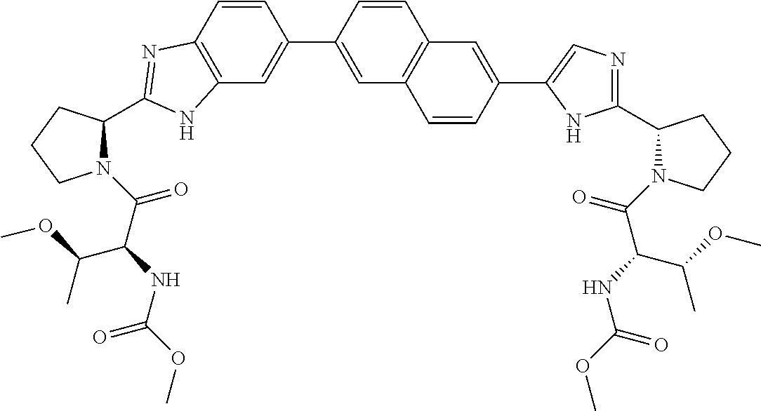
C12=C(C=C(C3=CC4=C(C=C3)C=C(C3=CN=C(C5N(C(=O)C(NC(OC)=O)C(C)OC)CCC5)N3)C=C4)C=C1)NC(C1N(C(=O)C(NC(=O)OC)C(C)OC)CCC1)=N2
